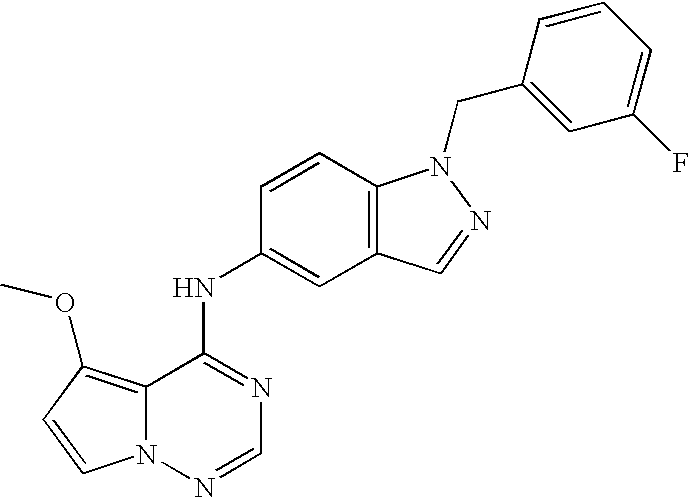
C12=C(OC)C=CN1N=CN=C2NC1=CC2=C(C=C1)N(CC1=CC(F)=CC=C1)N=C2
